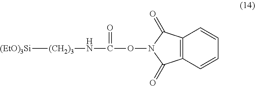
[(EtO)3Si][(CH2)3]NC(=O)ON1C(=O)C2=C(C1=O)C=CC=C2
